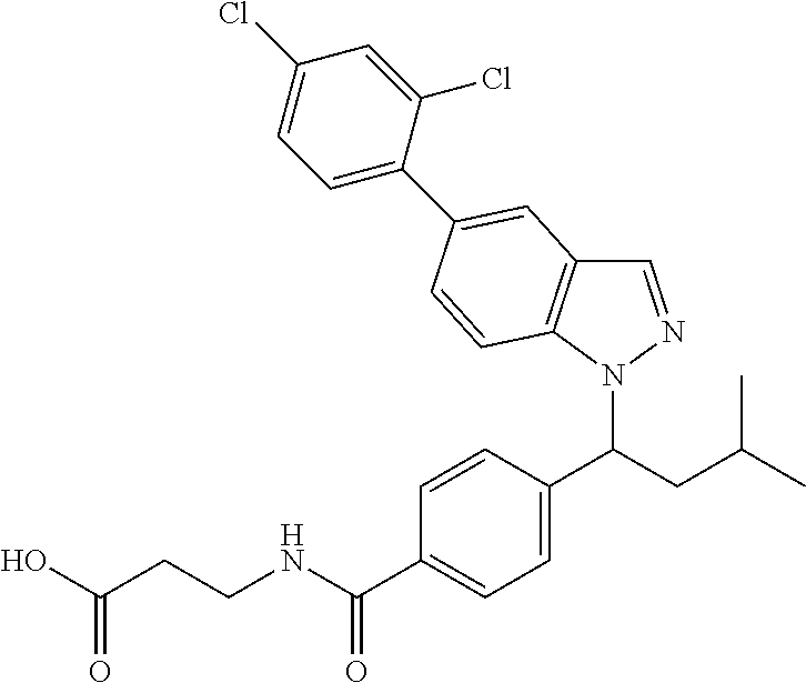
C1=NN(C(CC(C)C)C2=CC=C(C(NCCC(O)=O)=O)C=C2)C2=C1C=C(C1=CC=C(Cl)C=C1Cl)C=C2
